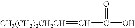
[CH3(CH2)2CH2CH]=CC(=O)O
